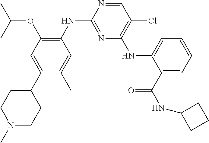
C1=NC(NC2=C(OC(C)C)C=C(C3CCN(C)CC3)C(C)=C2)=NC(NC2=CC=CC=C2C(=O)NC2CCC2)=C1Cl
